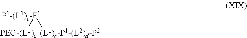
[P1-(L1)c-F1]([(L1)c-P1-(L2)d-P2])[PEG-(L1)c]
